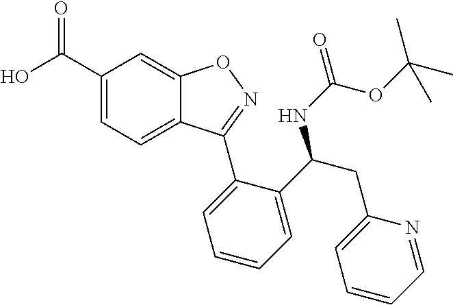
C1(C(O)=O)=CC=C2C(=C1)ON=C2C1=CC=CC=C1C(NC(=O)OC(C)(C)C)CC1=CC=CC=N1
